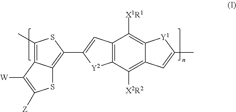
C12=C(C([X2R2])=C3C(=C1[X1R1])[Y1]C(C)=C3)[Y2]C(C1=C3C(=C(C)S1)C([W])=C([Z])S3)=C2
